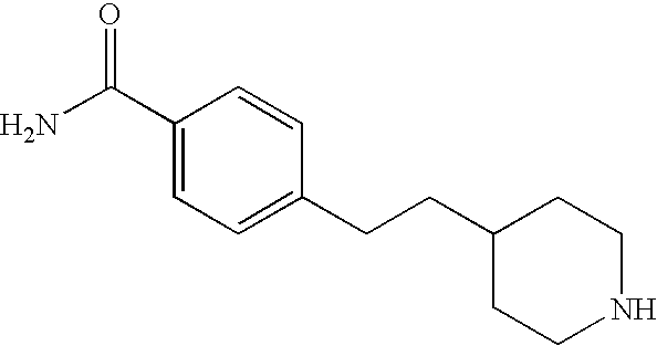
C1(CCC2=CC=C(C(N)=O)C=C2)CCNCC1
